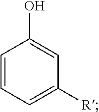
C1=CC=C([R])C=C1O
